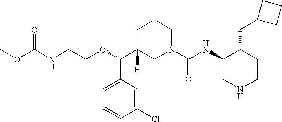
O=C(NCCOC(C1([H])CN(C(NC2CNCCC2CC2CCC2)=O)CCC1)C1=CC=CC(Cl)=C1)OC
